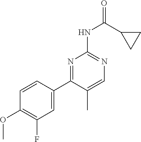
C1=CC(OC)=C(F)C=C1C1=NC(NC(=O)C2CC2)=NC=C1C
